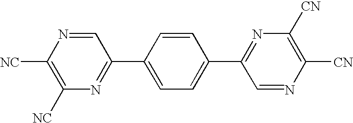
C1([NC])=C([NC])N=C(C2=CC=C(C3=NC([CN])=C([CN])N=C3)C=C2)C=N1
